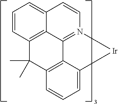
C12=CC=CC3=C1C1=N(C=C2)[Ir]C2=CC=CC(=C12)C3(C)C
